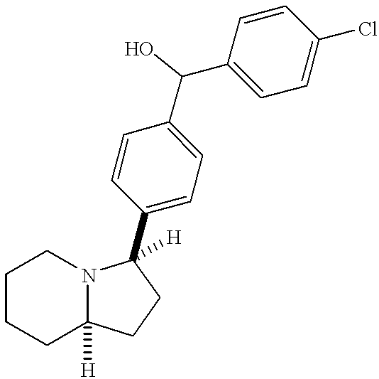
C1=CC(C2([H])N3C([H])(CCCC3)CC2)=CC=C1C(O)C1=CC=C(Cl)C=C1
